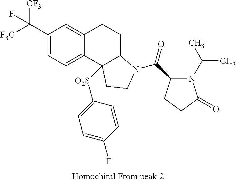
[F3C]C(C1=CC=C2C(=C1)CCC1C2([O2S]C2=CC=C(F)C=C2)CCN1C(C1N(C(C)C)C(=O)CC1)=O)([CF3])F
